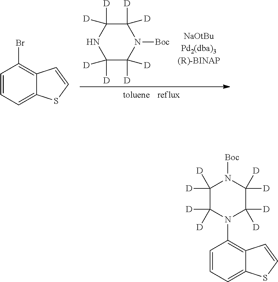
[Boc]N1C([D])([D])C([D])([D])NC([D])([D])C1([D])[D].[NaOtBuPd2(dba)3(R)-BINAP].[toluene].C1=CC=C2C(=C1Br)C=CS2.C1([D])([D])N(C2=C3C(=CC=C2)SC=C3)C([D])([D])C([D])([D])N([Boc])C1([D])[D]
